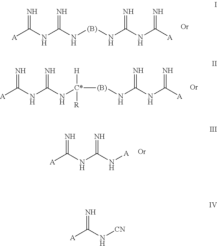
[A]C(NC(=N)N[(B)]NC(NC([A])=N)=N)=N.C(NC([A])=N)(=N)N[(B)][C*]([H])([R])NC(NC([A])=N)=N.[A]C(NC(=N)N[A])=N.[A]C(=N)N[CN]
